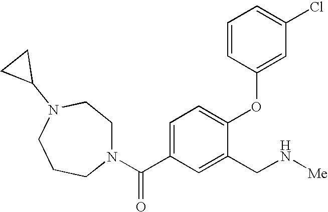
C1=C(C(N2CCN(C3CC3)CCC2)=O)C=C(CN[Me])C(OC2=CC(Cl)=CC=C2)=C1
